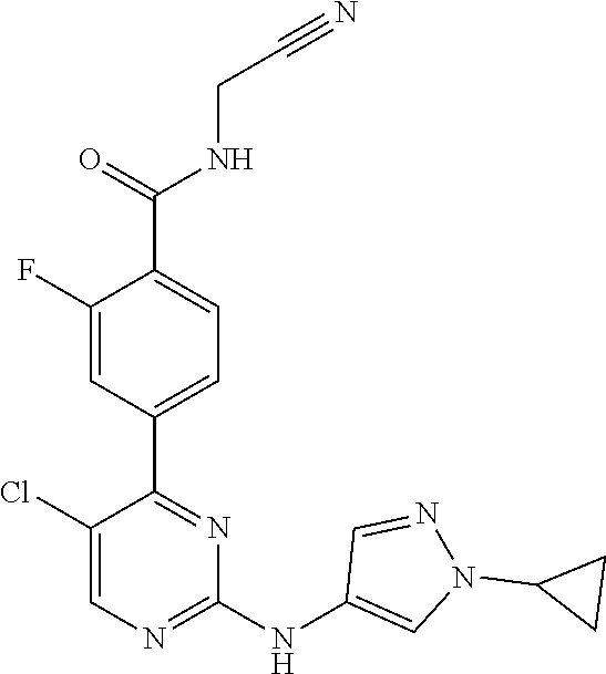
C1(C2=NC(NC3=CN(C4CC4)N=C3)=NC=C2Cl)=CC=C(C(=O)NCC#N)C(F)=C1
